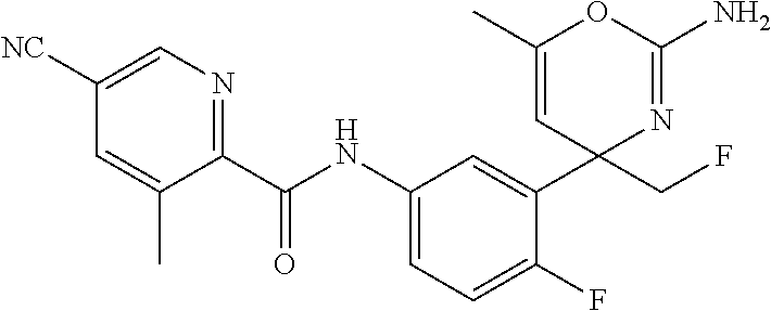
C1(C(NC2=CC=C(F)C(C3(CF)N=C(N)OC(C)=C3)=C2)=O)=NC=C([NC])C=C1C
